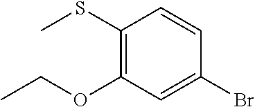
C1(SC)=C(OCC)C=C(Br)C=C1
